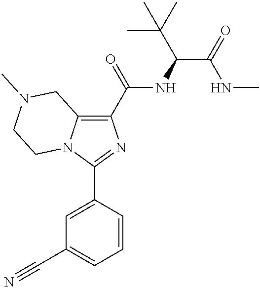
C1(C(NC(C(C)(C)C)C(=O)NC)=O)=C2N(C(C3=CC(C#N)=CC=C3)=N1)CCN(C)C2
